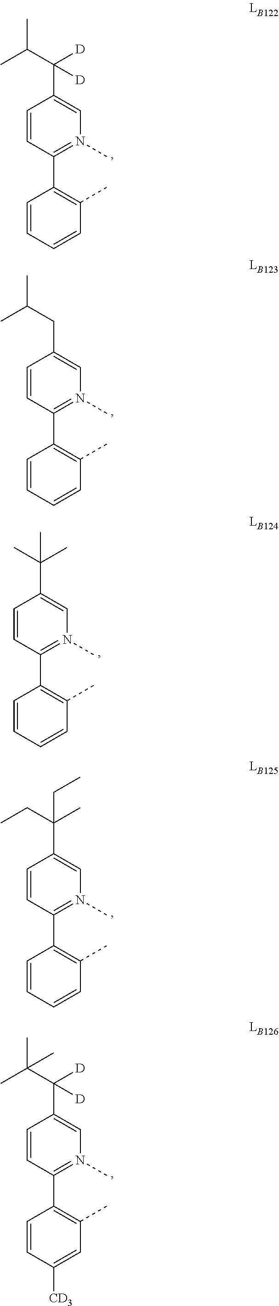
C1=CC(C2=C(C)C=CC=C2)=N(C)C=C1C(CC)(C)CC.C1=CC(C2=C(C)C=CC=C2)=N(C)C=C1C(C(C)C)([D])[D].C1=CC(C2=C(C)C=CC=C2)=N(C)C=C1CC(C)C.C1=CC(C2=C(C)C=CC=C2)=N(C)C=C1C(C)(C)C.C1=CC(C2=C(C)C=C([CD3])C=C2)=N(C)C=C1C(C(C)(C)C)([D])[D]
